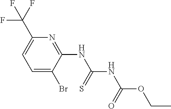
C1=C(Br)C(NC(=S)NC(OCC)=O)=NC(C(F)(F)F)=C1
